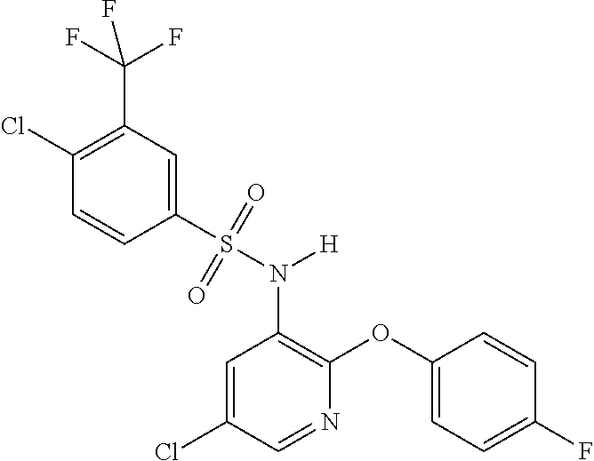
C1=C(Cl)C=NC(OC2=CC=C(F)C=C2)=C1N(S(C1=CC(C(F)(F)F)=C(Cl)C=C1)(=O)=O)[H]
